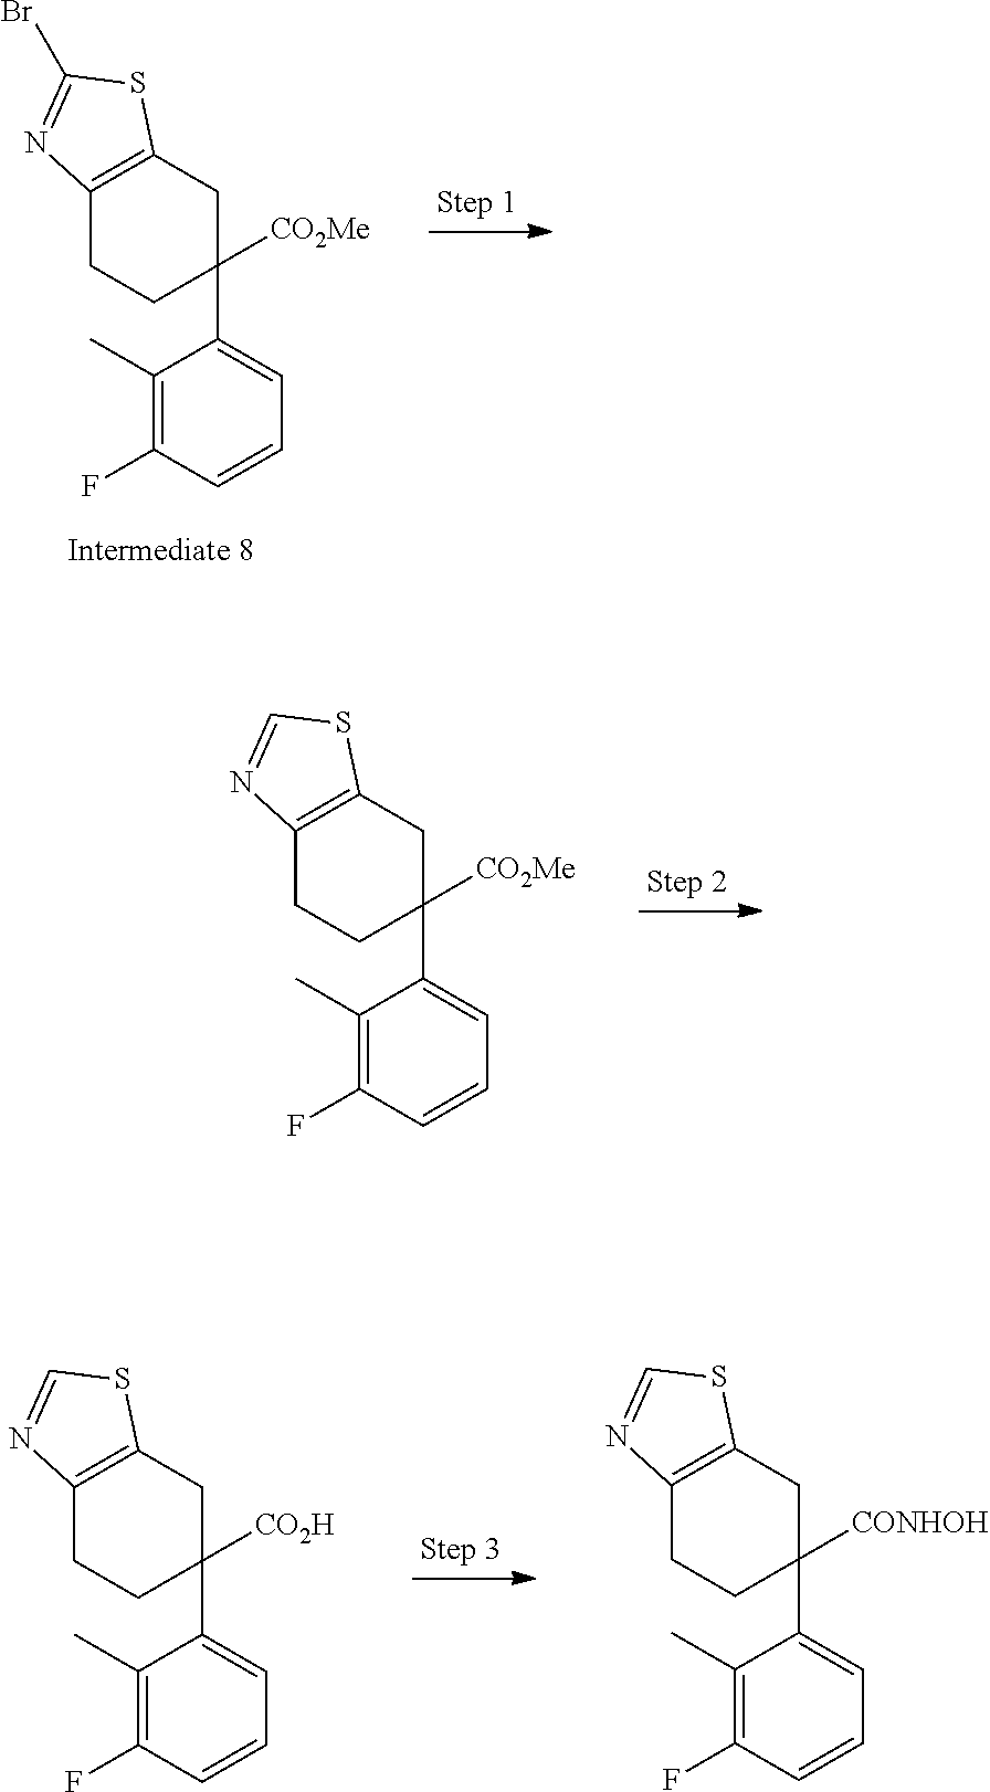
C1(C)=C(F)C=CC=C1C1([CO2Me])CC2=C(CC1)N=C(Br)S2.C1(C)=C(F)C=CC=C1C1([CO2Me])CC2=C(CC1)N=CS2.C1(C)=C(F)C=CC=C1C1([CO2H])CC2=C(CC1)N=CS2.C1(C)=C(F)C=CC=C1C1([CONHOH])CC2=C(CC1)N=CS2
